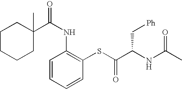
C1C(C(NC2=C(SC(C(NC(C)=O)C[Ph])=O)C=CC=C2)=O)(C)CCCC1
